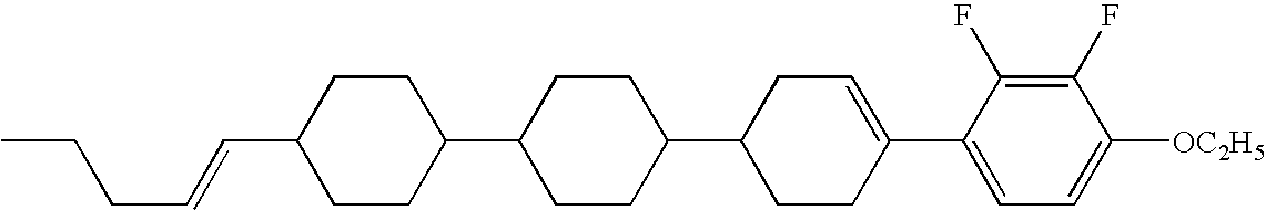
C1(F)=C(F)C(C2=CCC(C3CCC(C4CCC(C=CCCC)CC4)CC3)CC2)=CC=C1[OC2H5]
